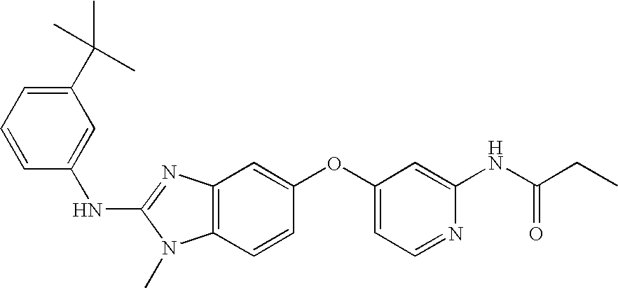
C1(C(C)(C)C)=CC=CC(NC2=NC3=C(N2C)C=CC(OC2=CC=NC(NC(CC)=O)=C2)=C3)=C1
